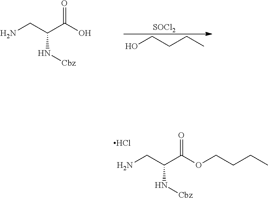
O=C(O)C(CN)N[Cbz].[SOCl2].OCCCC.O=C(OCCCC)C(CN)N[Cbz].Cl
